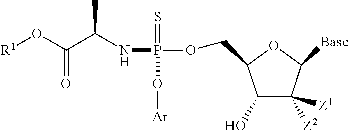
[R1]OC(C(NP(OCC1C(O)C([Z2])([Z1])C([Base])O1)(=S)O[Ar])C)=O
